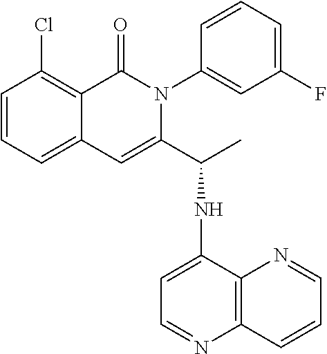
C1=CC=C2C(=C1Cl)C(=O)N(C1=CC(F)=CC=C1)C(C(C)NC1=CC=NC3=C1N=CC=C3)=C2
